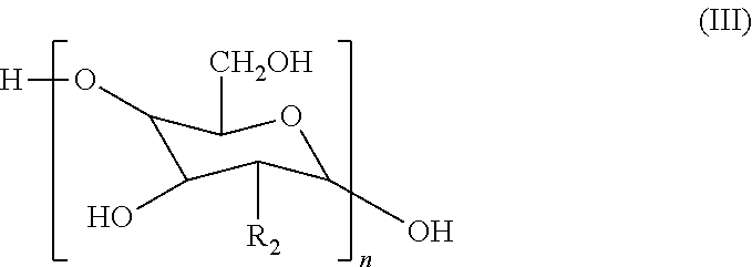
C1(O[H])C(O)C([R2])C(O)OC1[CH2OH]
